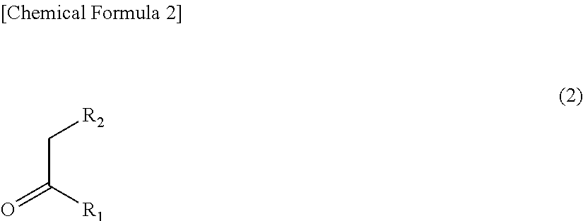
C(C([R1])=O)[R2]
